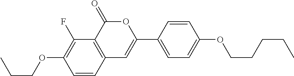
C1=CC2=C(C(F)=C1OCCC)C(=O)OC(C1=CC=C(OCCCCC)C=C1)=C2
